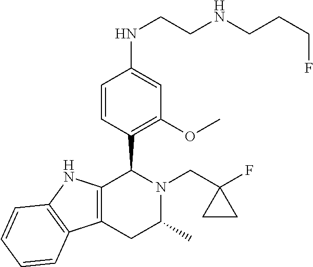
C12=C(NC3=C1C=CC=C3)C(C1=C(OC)C=C(NCCNCCCF)C=C1)N(CC1(F)CC1)C(C)C2
